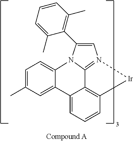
C1=CC(C)=C(C2=CN3=C4N2C2=CC=C(C)C=C2C2=CC=CC(=C42)[Ir]3)C(C)=C1
